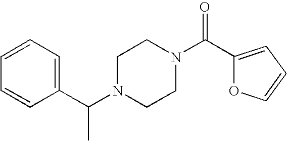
C(N1CCN(C(C2=CC=CO2)=O)CC1)(C1=CC=CC=C1)C
